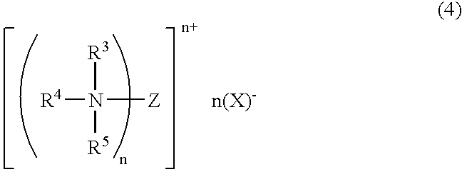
[R3]N([R5])([Z])[R4].[n(X)-]
